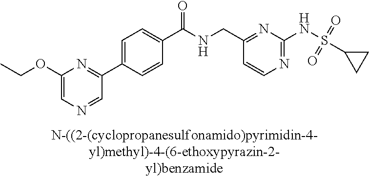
C1(C(NCC2=NC(NS(C3CC3)(=O)=O)=NC=C2)=O)=CC=C(C2=NC(OCC)=CN=C2)C=C1
